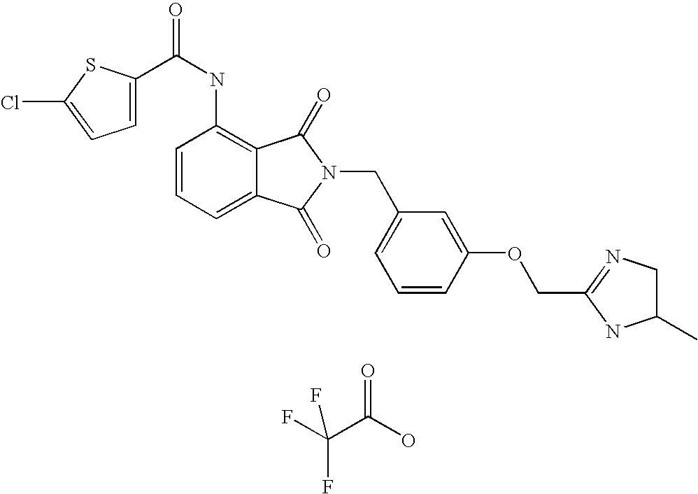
C1(NC(=O)C2=CC=C(Cl)S2)=C2C(=CC=C1)C(=O)N(CC1=CC=CC(OCC3=NCC(C)N3)=C1)C2=O.O=C(O)C(F)(F)F
